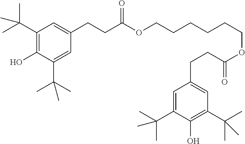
C(C1=CC(C(C)(C)C)=C(O)C(C(C)(C)C)=C1)CC(OCCCCCCOC(CCC1=CC(C(C)(C)C)=C(O)C(C(C)(C)C)=C1)=O)=O
